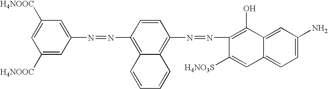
C1=C([H4NOOC])C=C([H4NOOC])C=C1N=NC1=C2C(=C(N=NC3=C(O)C4=CC(N)=CC=C4C=C3[H4NO3S])C=C1)C=CC=C2
